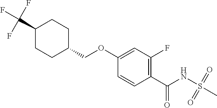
C1=CC(C(NS(C)(=O)=O)=O)=C(F)C=C1OCC1CCC(C(F)(F)F)CC1
